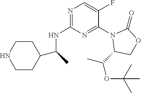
C1CNCCC1C(C)NC1=NC=C(F)C(N2C(C(C)OC(C)(C)C)COC2=O)=N1
